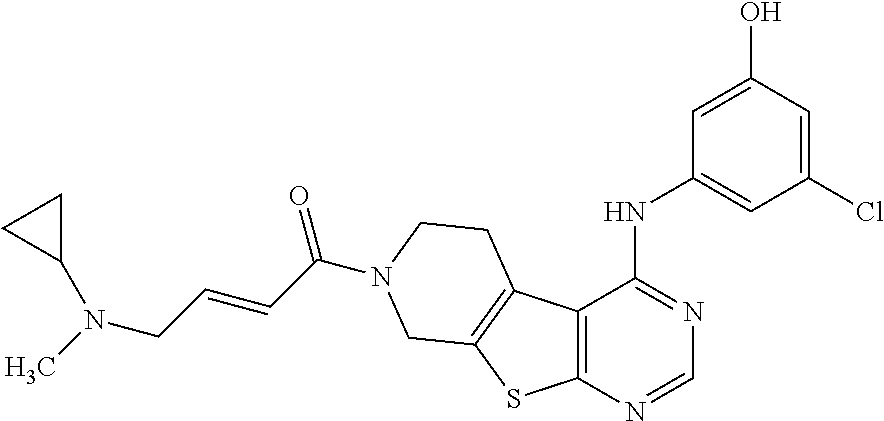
C1=C(O)C=C(Cl)C=C1NC1=NC=NC2=C1C1=C(S2)CN(C(C=CCN(C)C2CC2)=O)CC1
